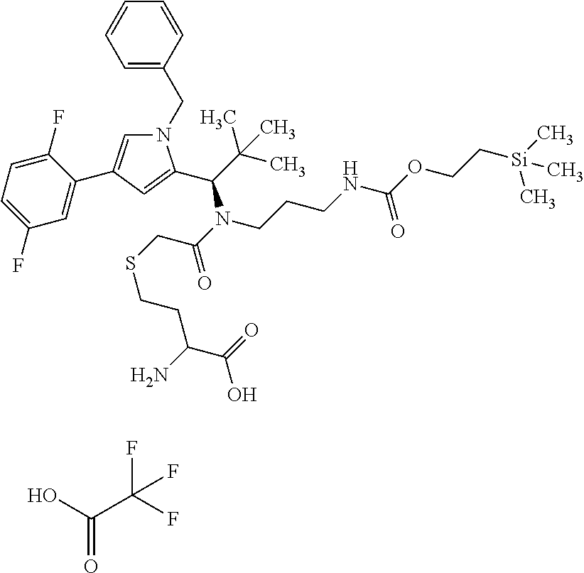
N1(CC2=CC=CC=C2)C=C(C2=CC(F)=CC=C2F)C=C1C(C(C)(C)C)N(C(CSCCC(C(=O)O)N)=O)CCCNC(OCC[Si](C)(C)C)=O.C(C(F)(F)F)(O)=O
